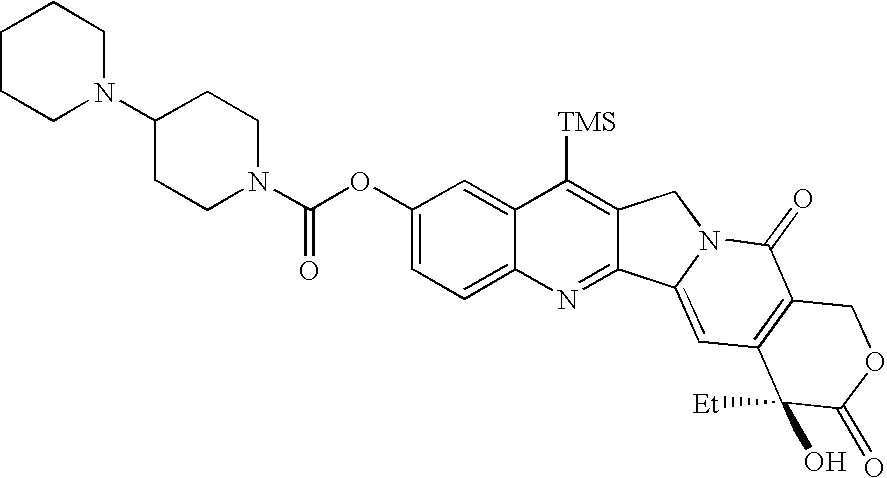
C1(OC(N2CCC(N3CCCCC3)CC2)=O)=CC=C2C(=C1)C([TMS])=C1C(=N2)C2=CC3=C(C(=O)N2C1)COC(=O)C3([Et])O
